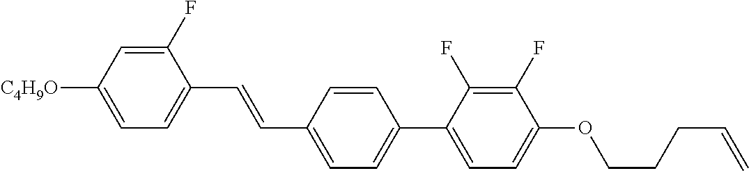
C1(F)=CC([C4H9O])=CC=C1C=CC1=CC=C(C2=CC=C(OCCCC=C)C(F)=C2F)C=C1
